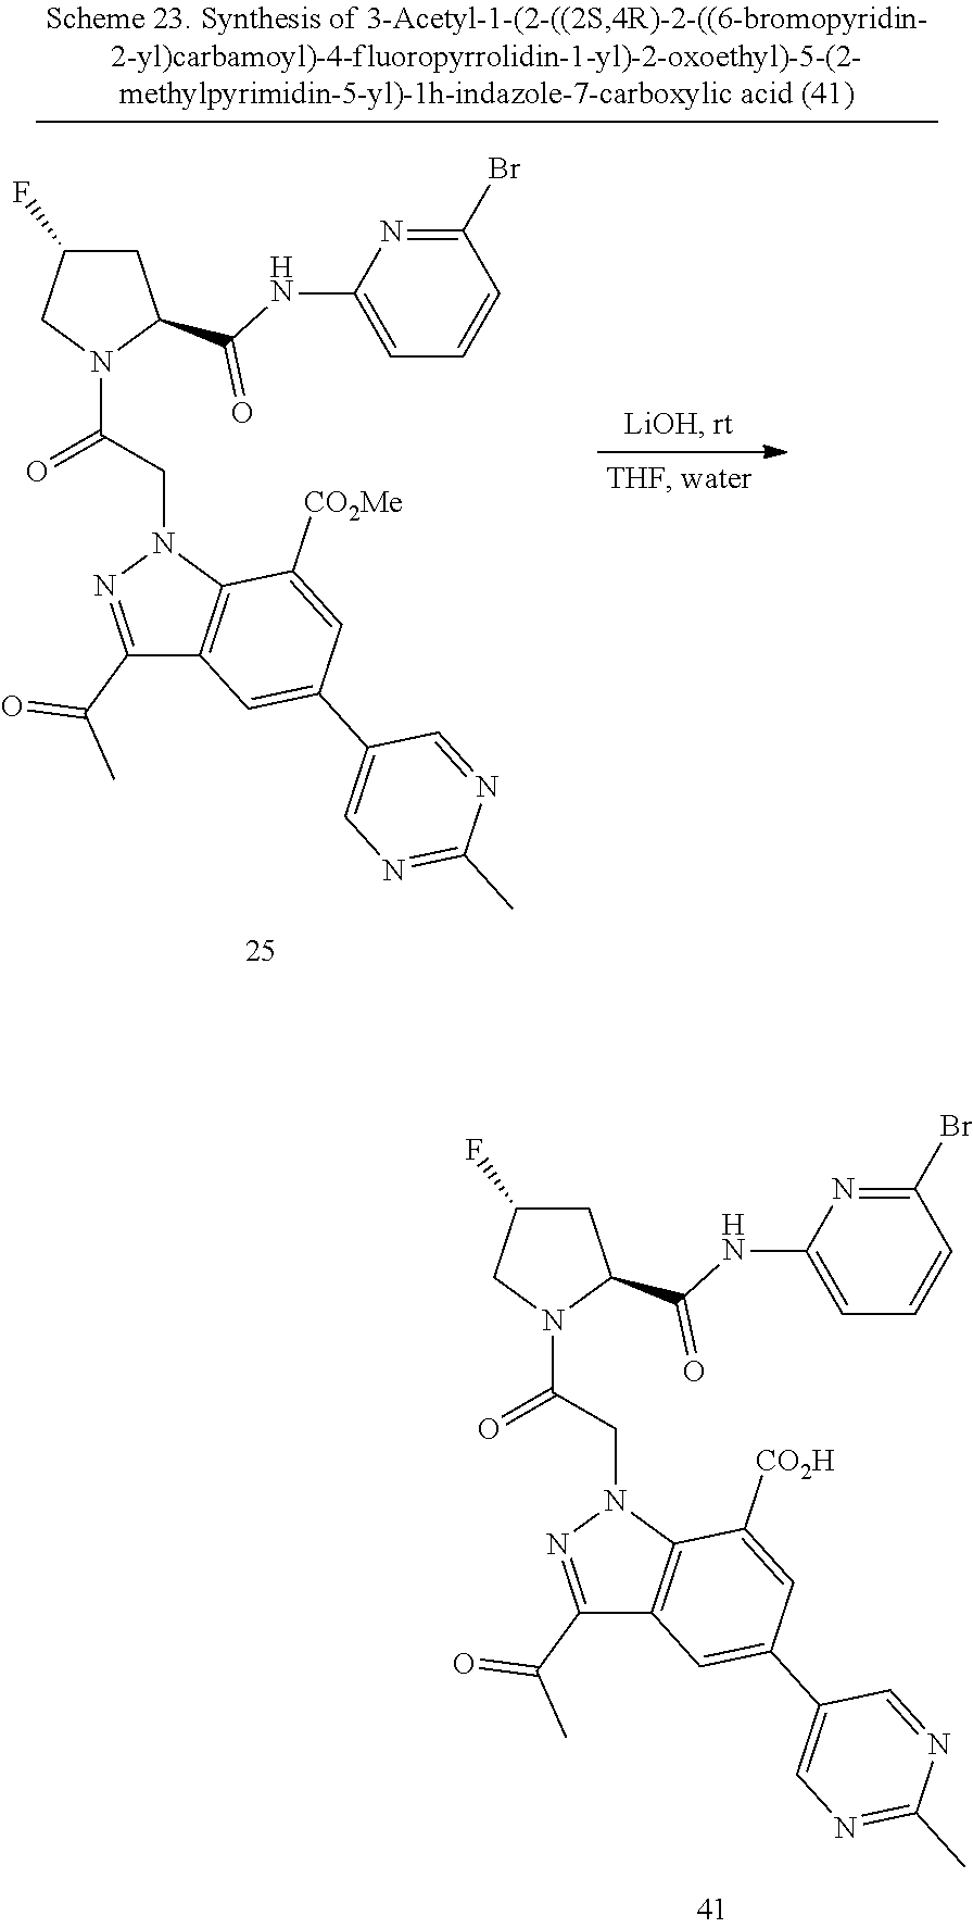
C1C(F)CN(C(CN2N=C(C(C)=O)C3=C2C([CO2H])=CC(C2=CN=C(C)N=C2)=C3)=O)C1C(NC1=CC=CC(Br)=N1)=O.C1C(F)CN(C(CN2N=C(C(C)=O)C3=C2C([CO2Me])=CC(C2=CN=C(C)N=C2)=C3)=O)C1C(NC1=CC=CC(Br)=N1)=O
